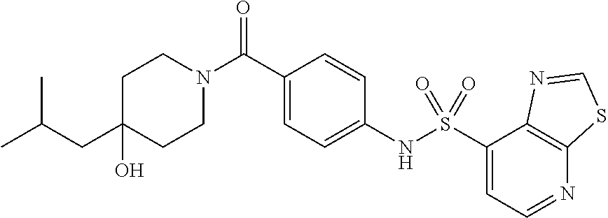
C1CN(C(C2=CC=C(NS(C3=CC=NC4=C3N=CS4)(=O)=O)C=C2)=O)CCC1(O)CC(C)C
